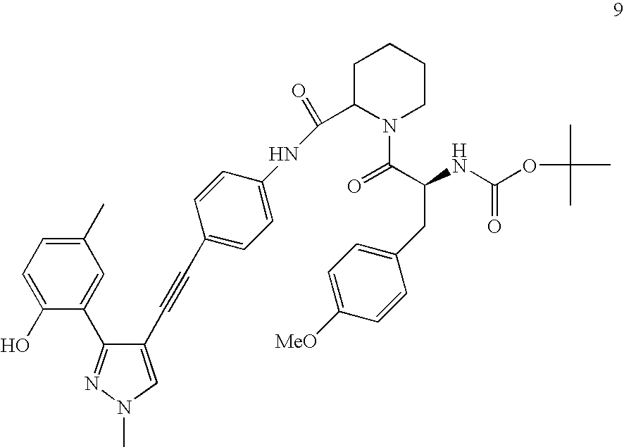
C1(C)=CC=C(O)C(C2=NN(C)C=C2C#CC2=CC=C(NC(C3N(C(C(NC(=O)OC(C)(C)C)CC4=CC=C([MeO])C=C4)=O)CCCC3)=O)C=C2)=C1
